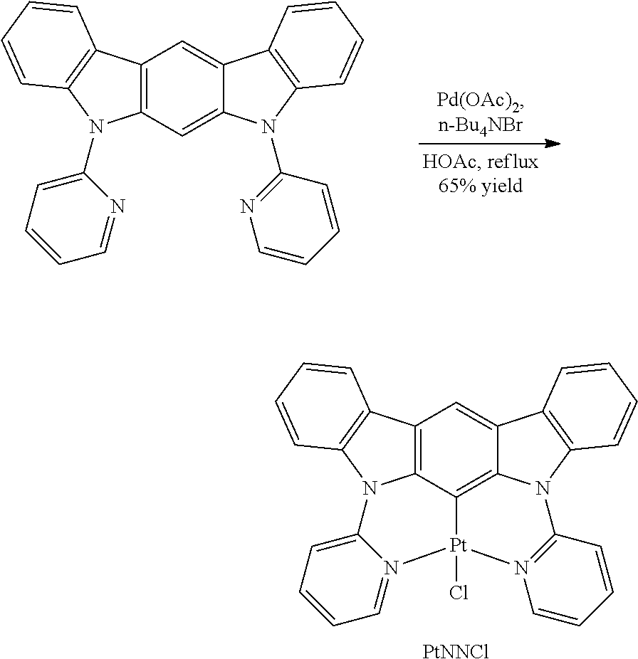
C12=C(C=C3C(=C1)C1=C(N3C3=NC=CC=C3)C=CC=C1)N(C1=CC=CC=N1)C1=C2C=CC=C1.C12=C3C4=C5C(=C1)C1=C(N5C5=N(C=CC=C5)[Pt]4(Cl)N4=CC=CC=C4N3C3=C2C=CC=C3)C=CC=C1.[PtNNCl]
